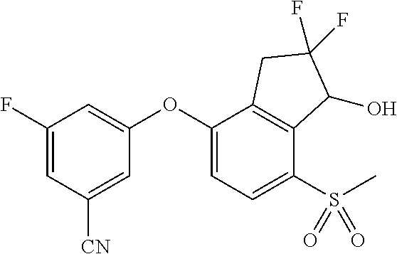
C1(F)=CC([CN])=CC(OC2=CC=C(S(C)(=O)=O)C3=C2CC(F)(F)C3O)=C1
